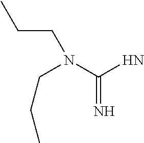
C(N(CCC)C(N)=N)CC
